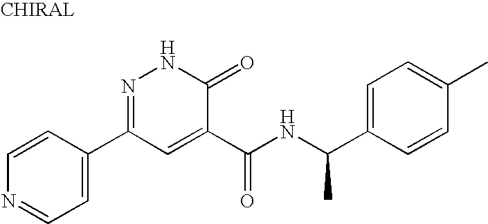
N1=CC=C(C2=NNC(=O)C(C(NC(C3=CC=C(C)C=C3)C)=O)=C2)C=C1
